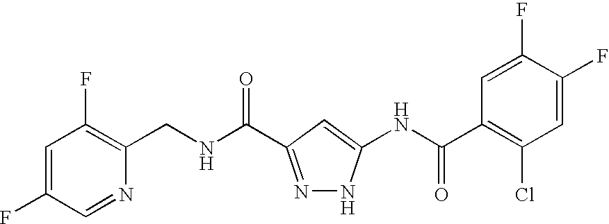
C(NC(=O)C1=NNC(NC(C2=C(Cl)C=C(F)C(F)=C2)=O)=C1)C1=C(F)C=C(F)C=N1
